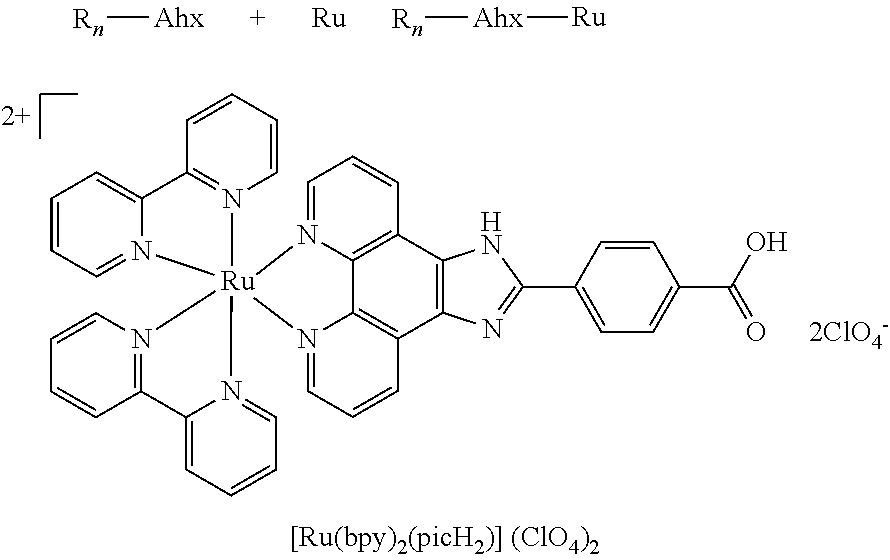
[Rn][Ahx].[Ru].[Rn][Ahx][Ru].C1=CC=N2C(=C1)C1=N(C=CC=C1)[Ru]213(N2=CC=CC4=C2C2=C(C5=C4NC(C4=CC=C(C(O)=O)C=C4)=N5)C=CC=N12)N1=CC=CC=C1C1=N3C=CC=C1
